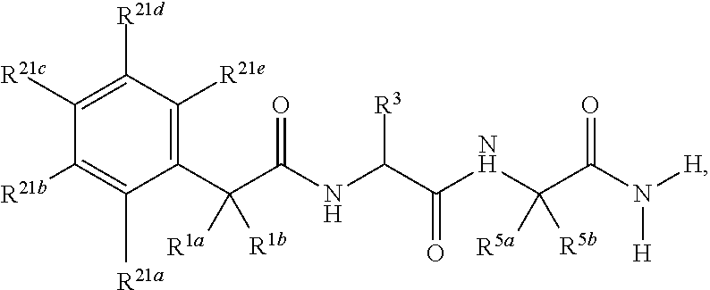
C(C(NC(C(=O)NC(C(N([H])[H])=O)([R5a])[R5b])[R3])=O)(C1=C([R21e])C([R21d])=C([R21c])C([R21b])=C1[R21a])([R1a])[R1b]
